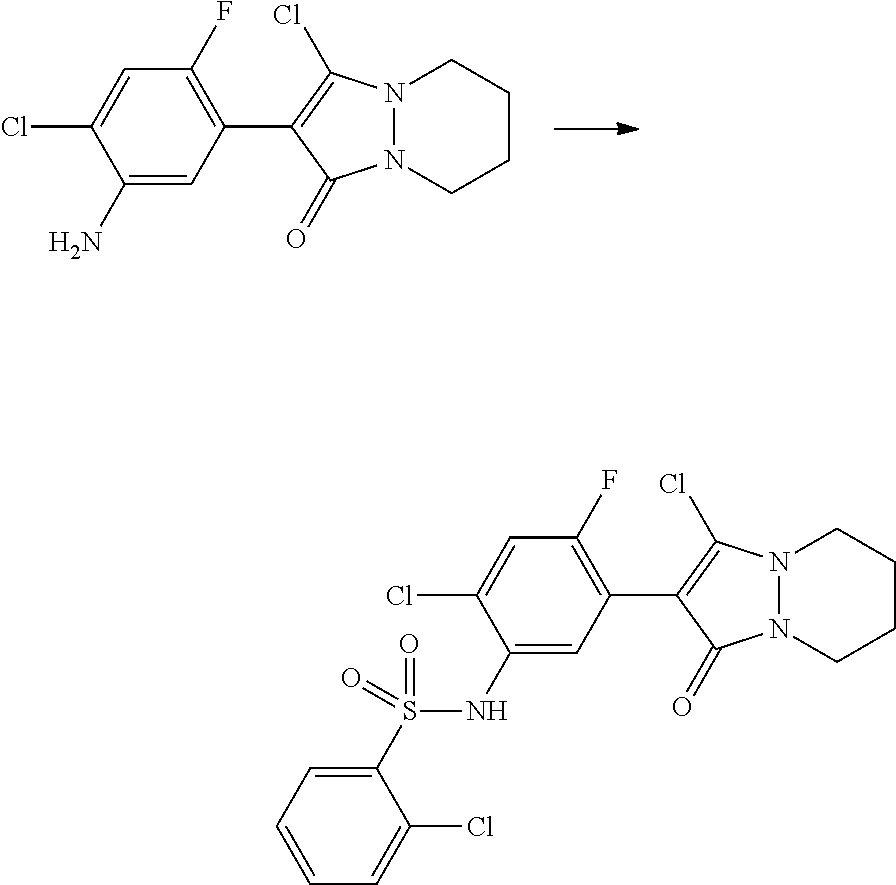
N12N(CCCC1)C(=O)C(C1=C(F)C=C(Cl)C(N)=C1)=C2Cl.N12N(CCCC1)C(=O)C(C1=C(F)C=C(Cl)C(NS(=O)(C3=CC=CC=C3Cl)=O)=C1)=C2Cl
